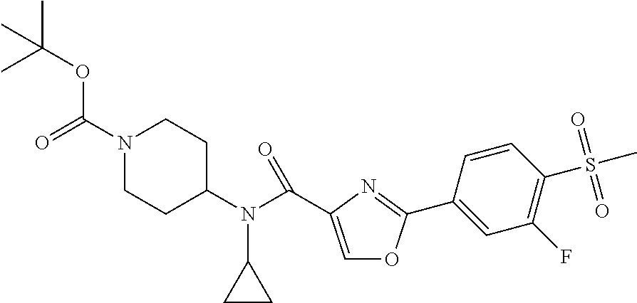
CC(OC(N1CCC(N(C(=O)C2=COC(C3=CC(F)=C(S(C)(=O)=O)C=C3)=N2)C2CC2)CC1)=O)(C)C
